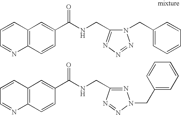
C1=CC=NC2=C1C=C(C(NCC1=NN=NN1CC1=CC=CC=C1)=O)C=C2.C1=CC=NC2=C1C=C(C(NCC1=NN(CC3=CC=CC=C3)N=N1)=O)C=C2
